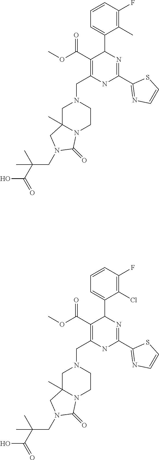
C1C2(C)N(CCN1CC1=C(C(OC)=O)C(C3=CC=CC(F)=C3C)N=C(C3=NC=CS3)N1)C(=O)N(CC(C(=O)O)(C)C)C2.C1C2(C)N(CCN1CC1=C(C(OC)=O)C(C3=CC=CC(F)=C3Cl)N=C(C3=NC=CS3)N1)C(=O)N(CC(C(=O)O)(C)C)C2
